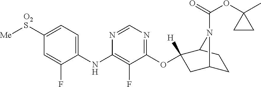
C1(NC2=C(F)C(OC3([H])CC4CCC3N4C(=O)OC3(C)CC3)=NC=N2)=CC=C([O2S][Me])C=C1F
